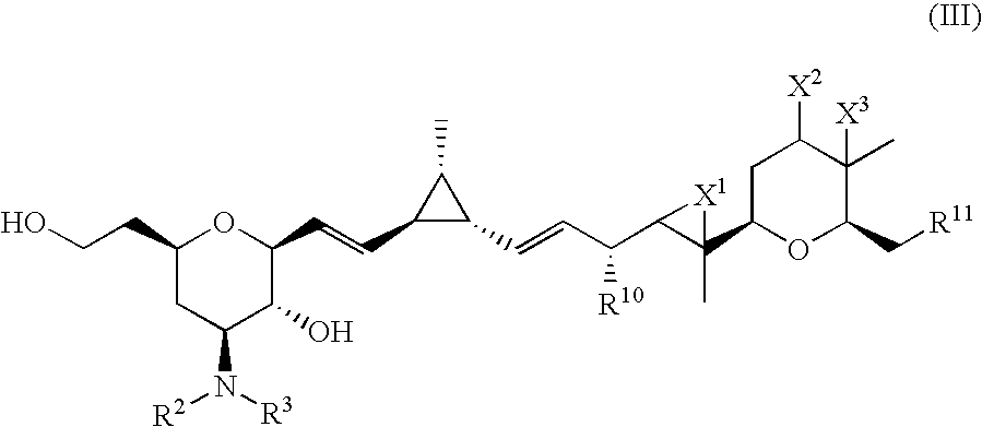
C1(CCO)CC(N([R3])[R2])C(O)C(C=CC2C(C=CC(C3C(C)(C4OC(C[R11])C(C)([X3])C([X2])C4)[X1]3)[R10])C2C)O1
